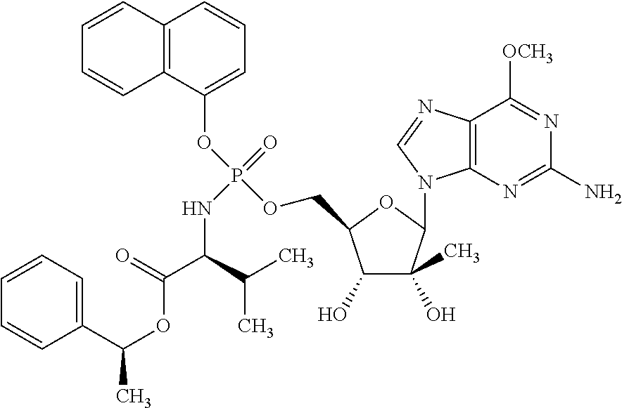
C1=CC=C(C(OC(=O)C(NP(=O)(OC2=CC=CC3=C2C=CC=C3)OCC2C(O)C(O)(C)C(N3C4=C(N=C3)C([OCH3])=NC(N)=N4)O2)C(C)C)C)C=C1
